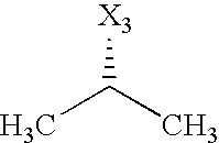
[X3]C(C)C
